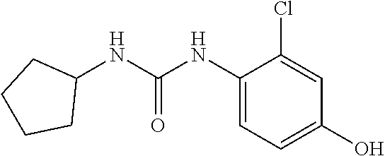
OC1=CC=C(NC(NC2CCCC2)=O)C(Cl)=C1
